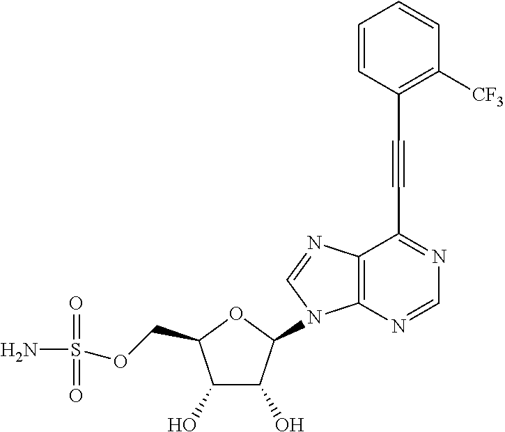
C1(O)C(O)C(N2C3=C(N=C2)C(C#CC2=C([CF3])C=CC=C2)=NC=N3)OC1COS(N)(=O)=O
